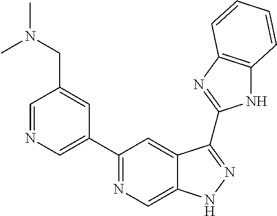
C1=NC=C(C2=NC=C3C(=C2)C(C2=NC4=C(N2)C=CC=C4)=NN3)C=C1CN(C)C
